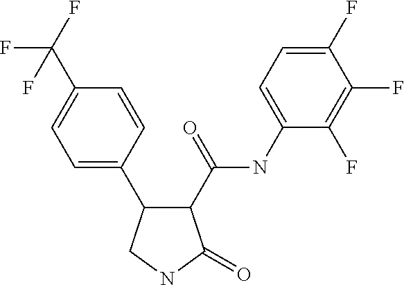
C1(C(F)(F)F)=CC=C(C2C(C(=O)NC3=CC=C(F)C(F)=C3F)C(=O)NC2)C=C1
